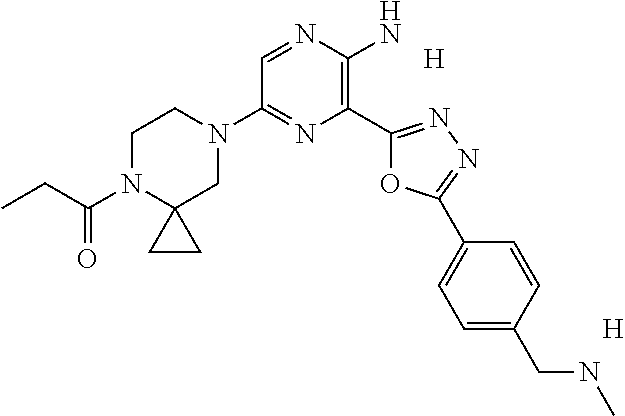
C1N(C(=O)CC)C2(CN(C3=NC(C4=NN=C(C5=CC=C(CNC)C=C5)O4)=C(N)N=C3)C1)CC2.[H].[H]
